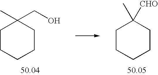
C1CCCCC1(CO)C.C1CCCCC1([CHO])C
